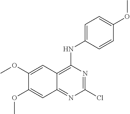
C1=C(NC2=C3C(=NC(Cl)=N2)C=C(OC)C(OC)=C3)C=CC(OC)=C1
